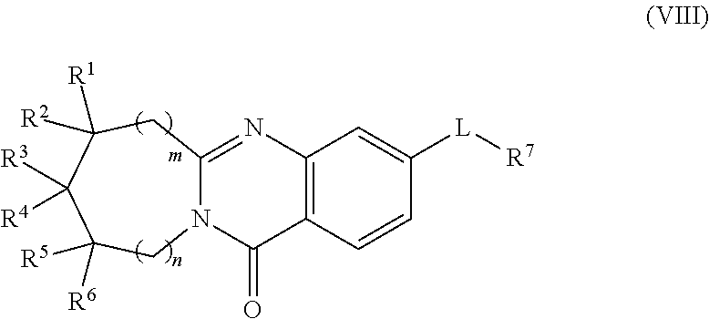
C12=C(C=CC([L][R7])=C1)C(=O)N1C(=N2)CC([R1])([R2])C([R3])([R4])C([R6])([R5])C1
